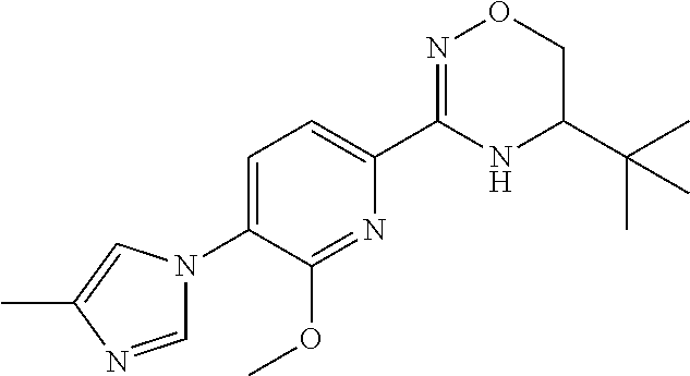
C1=C(N2C=NC(C)=C2)C(OC)=NC(C2=NOCC(C(C)(C)C)N2)=C1
